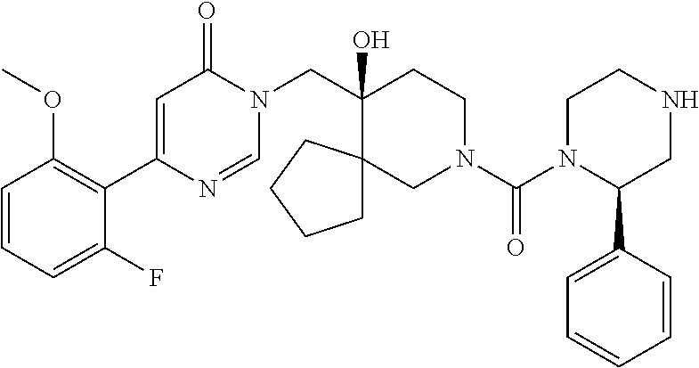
C1(C2=C(OC)C=CC=C2F)=CC(=O)N(CC2(O)CCN(C(=O)N3C(C4=CC=CC=C4)CNCC3)CC23CCCC3)C=N1
